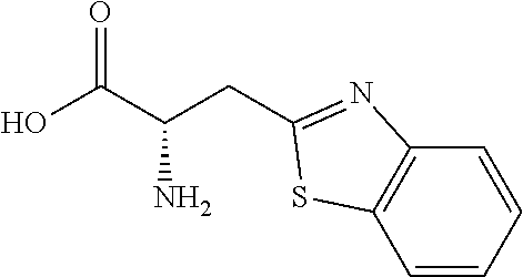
OC(C(CC1=NC2=C(C=CC=C2)S1)N)=O
